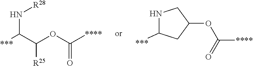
N(C([***])C(OC([****])=O)[R25])[R28].N1C([***])CC(OC([****])=O)C1
